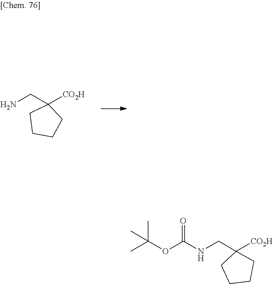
NCC1([CO2H])CCCC1.C(NC(OC(C)(C)C)=O)C1([CO2H])CCCC1
